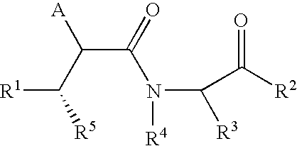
C(C(=O)N(C(C([R2])=O)[R3])[R4])(C([R1])[R5])[A]
